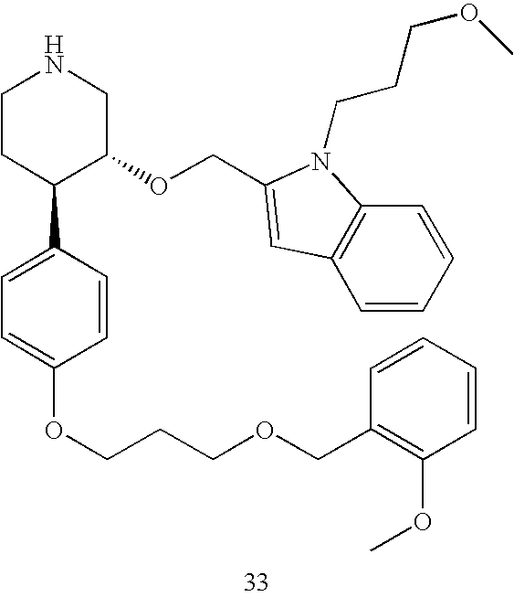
C1CC(C2=CC=C(OCCCOCC3=C(OC)C=CC=C3)C=C2)C(OCC2=CC3=C(C=CC=C3)N2CCCOC)CN1
